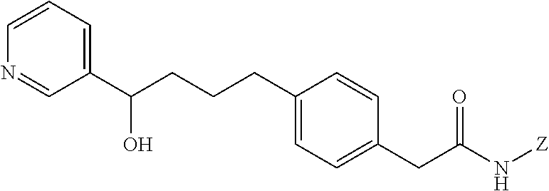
C1=CC=C(C(CCCC2=CC=C(CC(N[Z])=O)C=C2)O)C=N1
